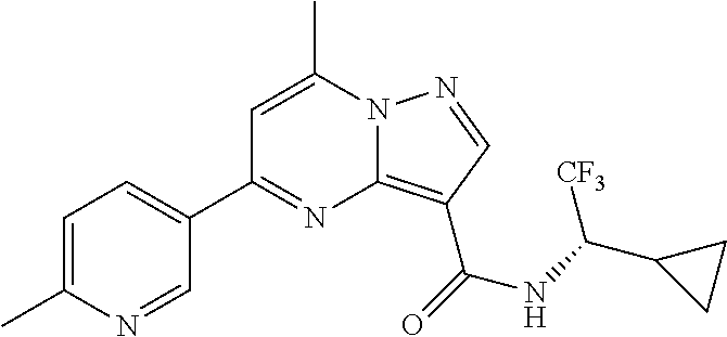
C1=C(C)N2C(=C(C(=O)NC(C3CC3)[CF3])C=N2)N=C1C1=CC=C(C)N=C1
